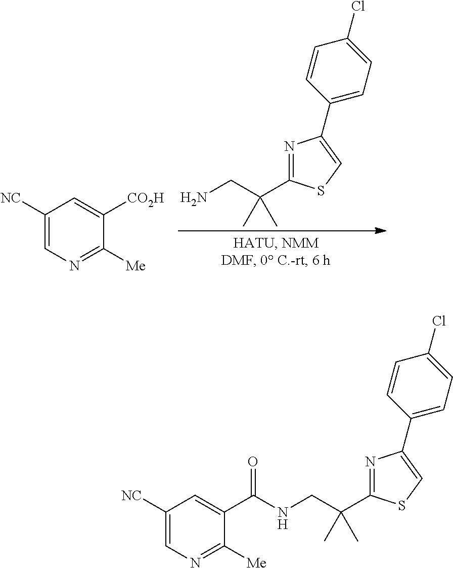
NCC(C1=NC(C2=CC=C(Cl)C=C2)=CS1)(C)C.C1([NC])=CN=C([Me])C([CO2H])=C1.C1([NC])=CN=C([Me])C(C(NCC(C2=NC(C3=CC=C(Cl)C=C3)=CS2)(C)C)=O)=C1
